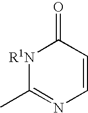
[R1N]1C(C)=NC=CC1=O
